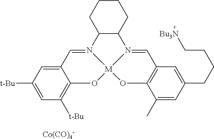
C12C(CCCC1)N1=CC3=C(O[M]14OC1=C([t-Bu])C=C([t-Bu])C=C1C=N24)C(C)=CC(CCCC[Bu3N])=C3.[Co(CO)4-]
